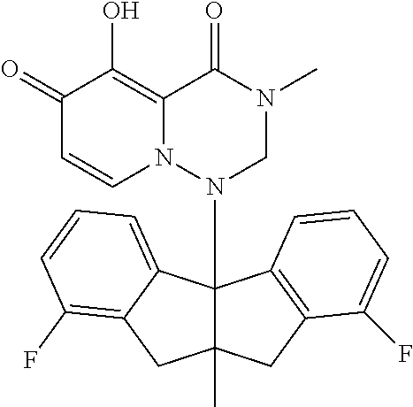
C1(=O)C=CN2C(=C1O)C(=O)N(C)CN2C12C(C)(CC3=C1C=CC=C3F)CC1=C(F)C=CC=C21
